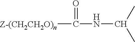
N(C([Z-(CH2CH2O)n])=O)C(C)C
